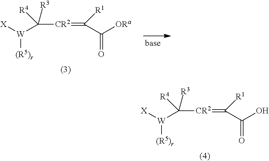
[CR2](C([W]([X])[(R5)r])([R3])[R4])=C(C([ORa])=O)[R1].[CR2](C([W]([X])[(R5)r])([R3])[R4])=C(C(O)=O)[R1]
